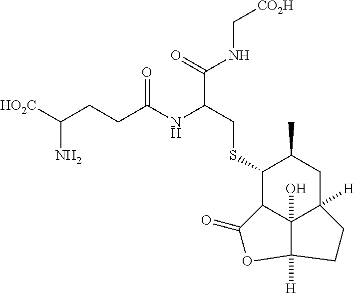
C1(SCC(C(=O)NC[CO2H])NC(CCC([HO2C])N)=O)C2C3(O)C([H])(CC1C)CCC3([H])OC2=O
